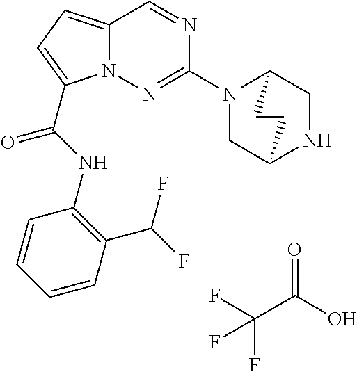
O=C(O)C(F)(F)F.N1=CC2=CC=C(C(NC3=C(C(F)F)C=CC=C3)=O)N2N=C1N1CC2NCC1CC2
